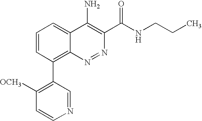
C1=CC(C2=C([OCH3])C=CN=C2)=C2C(=C1)C(N)=C(C(NCCC)=O)N=N2
